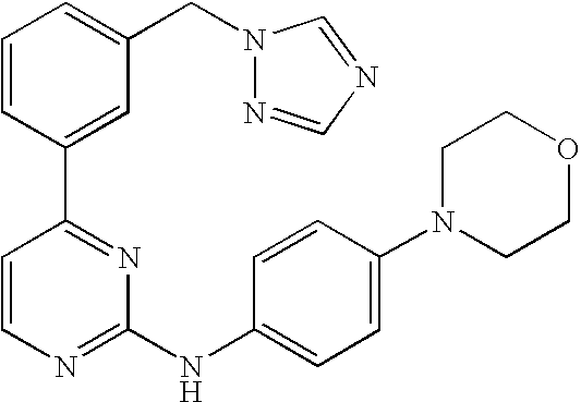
C1=CC(C2=NC(NC3=CC=C(N4CCOCC4)C=C3)=NC=C2)=CC(CN2N=CN=C2)=C1
